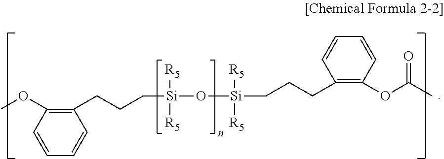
COC1=C(CCC[Si]([R5])([R5])O[Si](CCCC2=C(OC(=O)C)C=CC=C2)([R5])[R5])C=CC=C1
